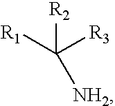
C([R3])([R1])([R2])[NH2]
